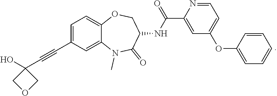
C1=C(C#CC2(O)COC2)C=C2C(=C1)OCC(NC(=O)C1=CC(OC3=CC=CC=C3)=CC=N1)C(=O)N2C
